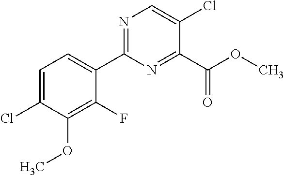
ClC1=CC=C(C2=NC=C(Cl)C(C(OC)=O)=N2)C(F)=C1OC
